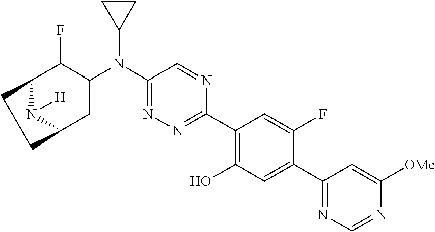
C1(N(C2C(F)C3CCC(C2)N3[H])C2CC2)=NN=C(C2=C(O)C=C(C3=NC=NC([OMe])=C3)C(F)=C2)N=C1
